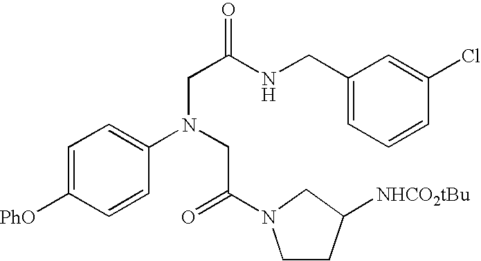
C1=C([PhO])C=CC(N(CC(=O)N2CCC([NHCO2tBu])C2)CC(NCC2=CC=CC(Cl)=C2)=O)=C1
